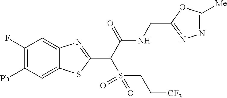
C1([Ph])=C(F)C=C2C(=C1)SC(C(C(NCC1=NN=C([Me])O1)=O)S(=O)(CC[CF3])=O)=N2
